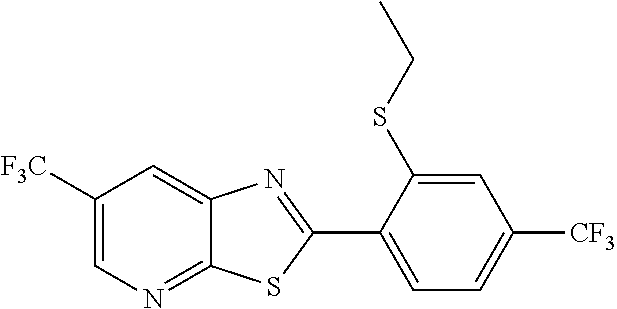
C1([F3C])=CN=C2C(=C1)N=C(C1=CC=C([CF3])C=C1SCC)S2
